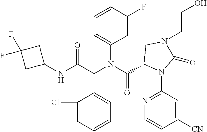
C1=CC(F)=CC(N(C(C2N(C3=NC=CC([CN])=C3)C(=O)N(CCO)C2)=O)C(C(NC2CC(F)(F)C2)=O)C2=CC=CC=C2Cl)=C1
